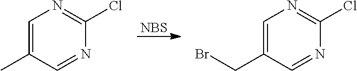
C1=C(C)C=NC(Cl)=N1.C1=C(CBr)C=NC(Cl)=N1.[NBS]
